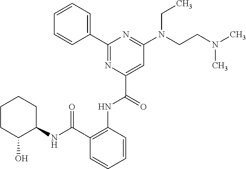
C1=CC=C(C2=NC(C(=O)NC3=C(C(NC4CCCCC4O)=O)C=CC=C3)=CC(N(CCN(C)C)CC)=N2)C=C1
